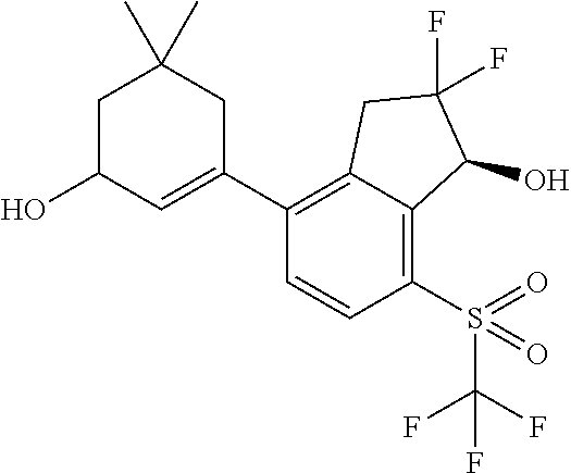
C1(C2=C3C(=C(S(=O)(=O)C(F)(F)F)C=C2)C(O)C(F)(F)C3)=CC(O)CC(C)(C)C1
